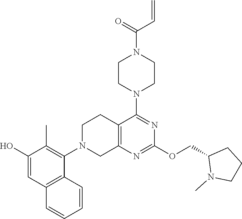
C1N(C2=C(C)C(O)=CC3=C2C=CC=C3)CC2=C(C1)C(N1CCN(C(=O)C=C)CC1)=NC(OCC1N(C)CCC1)=N2
